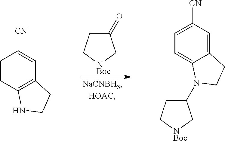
C1(=O)CC[NBoc]C1.C1=CC2=C(C=C1[CN])CCN2.C1=C([CN])C=C2C(=C1)N(C1CC[NBoc]C1)CC2
